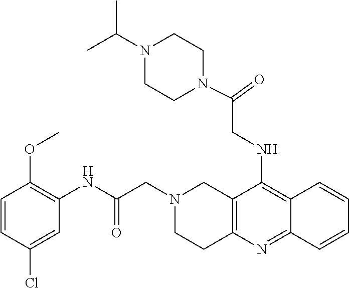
C1=CC(Cl)=CC(NC(CN2CC3=C(CC2)N=C2C(=C3NCC(=O)N3CCN(C(C)C)CC3)C=CC=C2)=O)=C1OC
